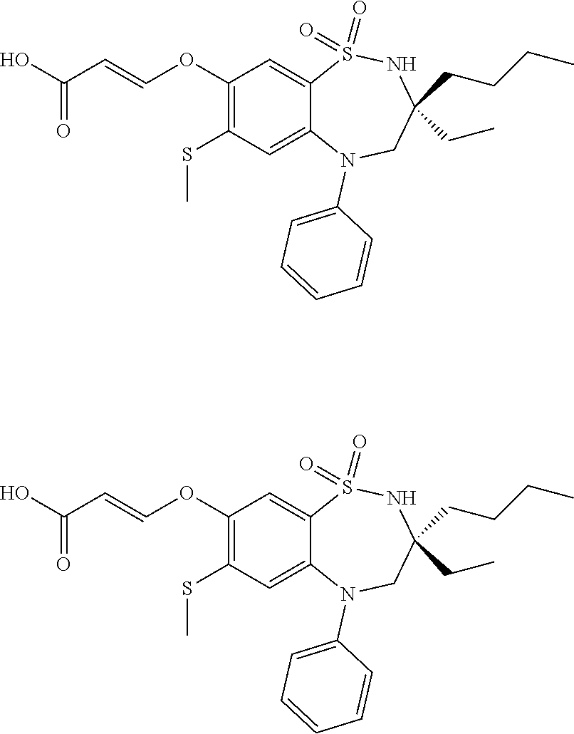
OC(=O)C=COC1=C(SC)C=C2C(=C1)S(=O)(=O)NC(CC)(CCCC)CN2C1=CC=CC=C1.OC(=O)C=COC1=C(SC)C=C2C(=C1)S(=O)(=O)NC(CC)(CCCC)CN2C1=CC=CC=C1
